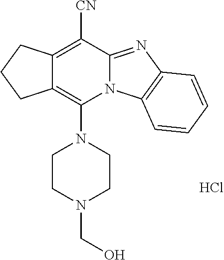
N12C(=NC3=C1C=CC=C3)C([CN])=C1C(=C2N2CCN(CO)CC2)CCC1.Cl
